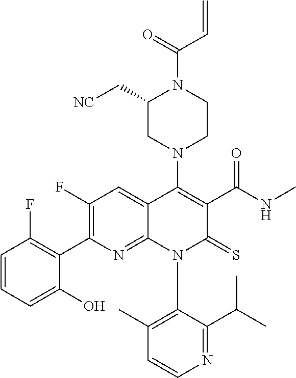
C1=CN=C(C(C)C)C(N2C(=S)C(C(NC)=O)=C(N3CC(C[NC])N(C(C=C)=O)CC3)C3=CC(F)=C(C4=C(F)C=CC=C4O)N=C23)=C1C
